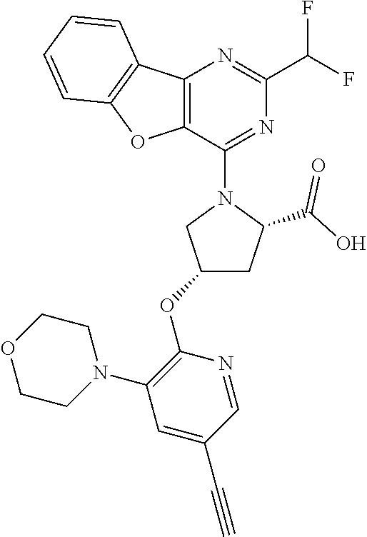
C12=C(C(N3CC(OC4=C(N5CCOCC5)C=C(C#C)C=N4)CC3C(O)=O)=NC(C(F)F)=N1)OC1=C2C=CC=C1
